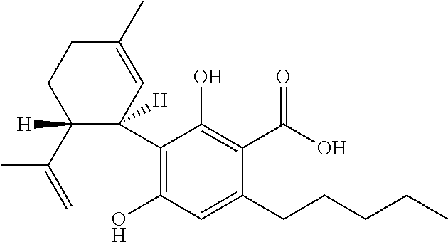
C1(C2=C(O)C=C(CCCCC)C(C(=O)O)=C2O)([H])C(C(=C)C)([H])CCC(C)=C1
